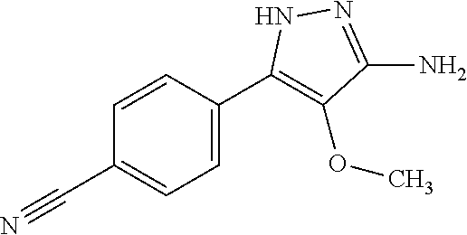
C1(C#N)=CC=C(C2=C(OC)C(N)=NN2)C=C1
